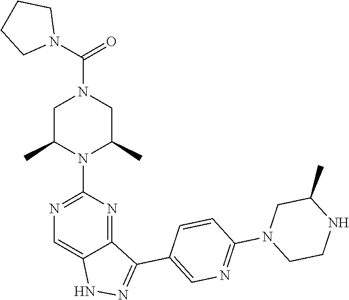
CC1CN(C2=NC=C(C3=NNC4=CN=C(N5C(C)CN(C(N6CCCC6)=O)CC5C)N=C43)C=C2)CCN1
